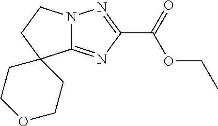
C12=NC(C(OCC)=O)=NN1CCC21CCOCC1
